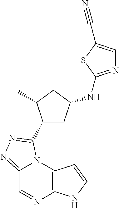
C12=NN=C(C3CC(NC4=NC=C(C#N)S4)CC3C)N1C1=C(N=C2)NC=C1
